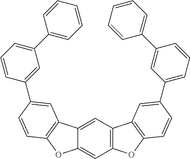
C1(C2=CC3=C(OC4=CC5=C(C=C43)C3=C(O5)C=CC(C4=CC=CC(C5=CC=CC=C5)=C4)=C3)C=C2)=CC(C2=CC=CC=C2)=CC=C1
